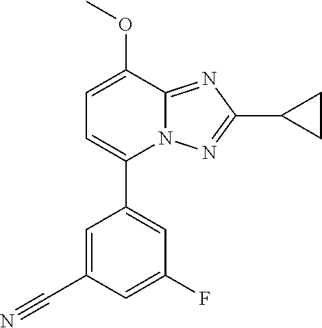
C1=C(C#N)C=C(F)C=C1C1=CC=C(OC)C2=NC(C3CC3)=NN12
